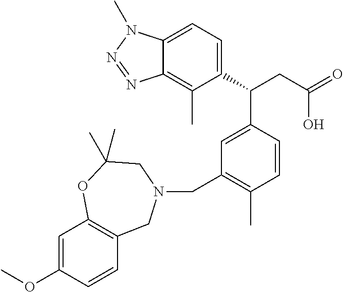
C1(C(CC(=O)O)C2=CC(CN3CC4=C(C=C(OC)C=C4)OC(C)(C)C3)=C(C)C=C2)=CC=C2C(=C1C)N=NN2C
